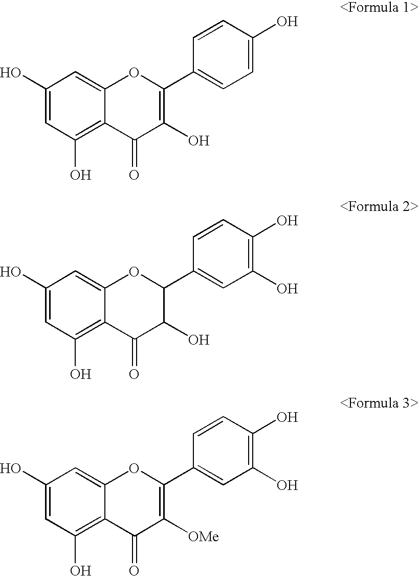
C1(O)=CC(O)=C2C(=C1)OC(C1=CC=C(O)C=C1)=C(O)C2=O.C1(O)=CC(O)=C2C(=C1)OC(C1=CC(O)=C(O)C=C1)C(O)C2=O.C1(O)=CC(O)=C2C(=C1)OC(C1=CC(O)=C(O)C=C1)=C([OMe])C2=O
